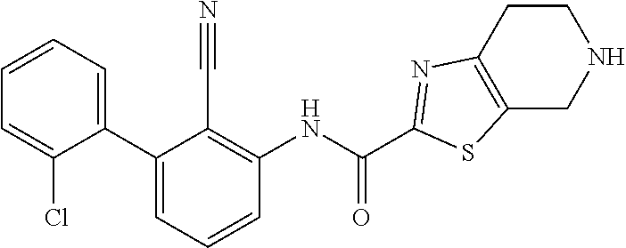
C1(C2=CC=CC(NC(=O)C3=NC4=C(CNCC4)S3)=C2C#N)=CC=CC=C1Cl
